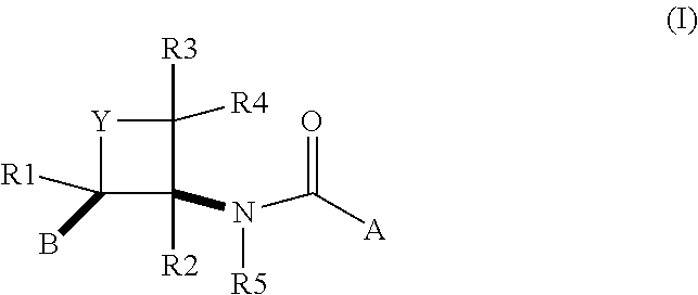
[R3]C1([R4])[Y]C([R1])(B)C1([R2])N(C(=O)[A])[R5]
